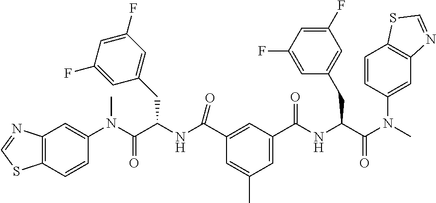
C1(N(C(C(NC(C2=CC(C(NC(C(N(C)C3=CC4=C(C=C3)SC=N4)=O)CC3=CC(F)=CC(F)=C3)=O)=CC(C)=C2)=O)CC2=CC(F)=CC(F)=C2)=O)C)=CC2=C(C=C1)SC=N2
